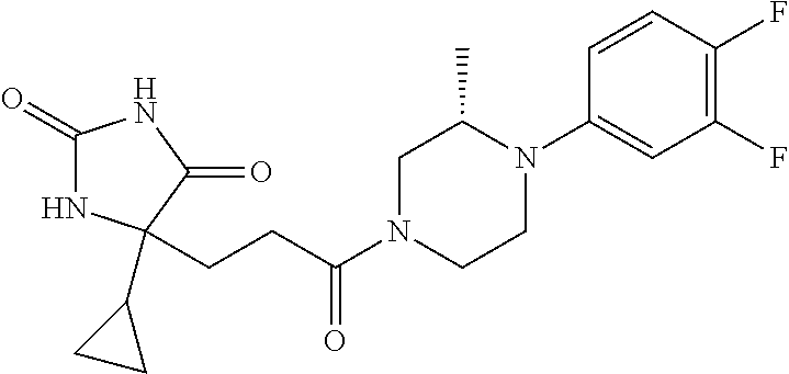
C1(=O)NC(CCC(N2CCN(C3=CC(F)=C(F)C=C3)C(C)C2)=O)(C2CC2)C(=O)N1
